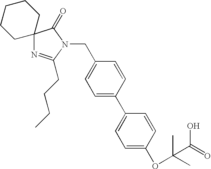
C12(N=C(CCCC)N(CC3=CC=C(C4=CC=C(OC(C(=O)O)(C)C)C=C4)C=C3)C1=O)CCCCC2
